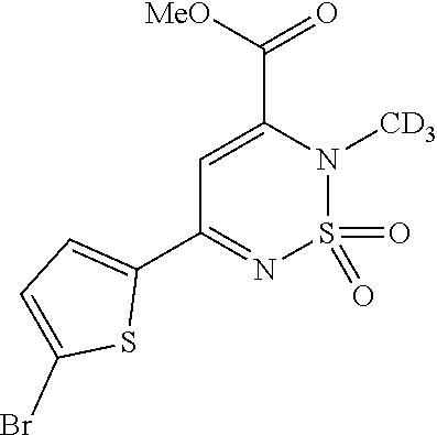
[MeO]C(C1=CC(C2=CC=C(Br)S2)=NS(=O)(=O)N1[CD3])=O
